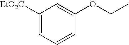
C1([EtO2C])=CC=CC(OCC)=C1
